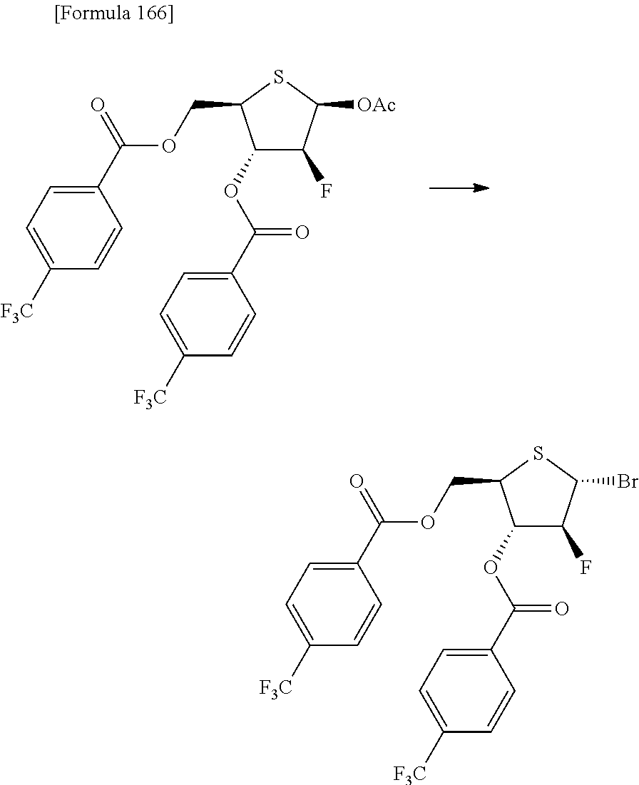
C(OC(C1=CC=C([F3C])C=C1)=O)C1C(OC(C2=CC=C([F3C])C=C2)=O)C(F)C(Br)S1.C(OC(C1=CC=C([F3C])C=C1)=O)C1C(OC(C2=CC=C([F3C])C=C2)=O)C(F)C([OAc])S1
